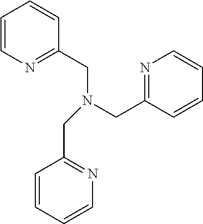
C1=CN=C(CN(CC2=NC=CC=C2)CC2=NC=CC=C2)C=C1
